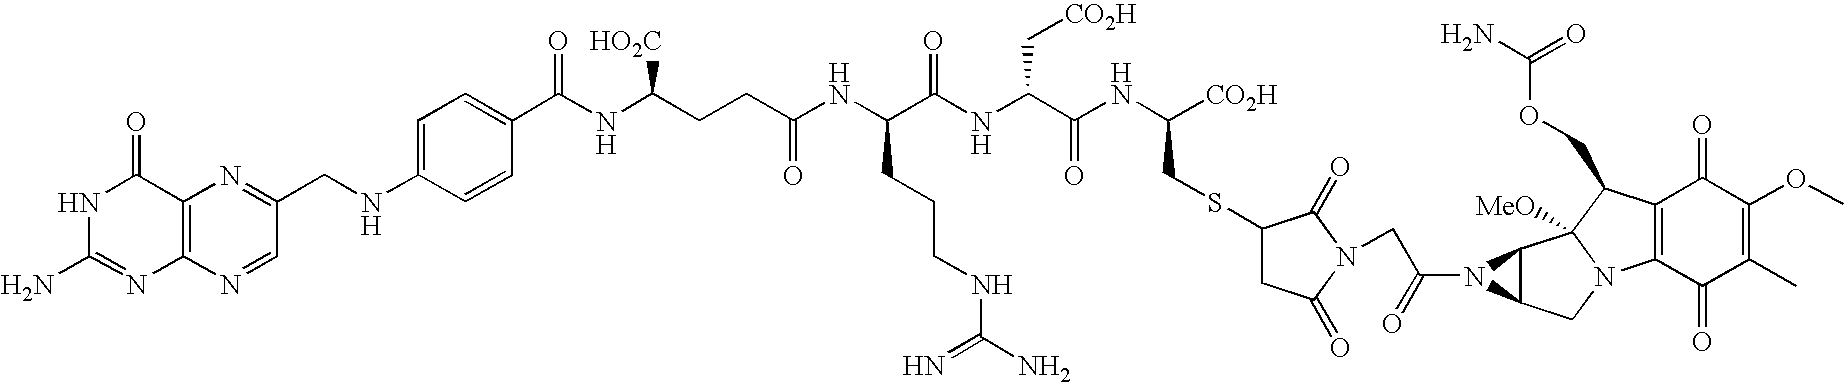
N1C(N)=NC2=C(C1=O)N=C(CNC1=CC=C(C(NC(CCC(=O)NC(C(NC(C[CO2H])C(=O)NC(CSC3CC(=O)N(CC(=O)N4C5C4C4([MeO])N(C5)C5=C(C4COC(N)=O)C(=O)C(OC)=C(C)C5=O)C3=O)[CO2H])=O)CCCNC(=N)N)[HO2C])=O)C=C1)C=N2
